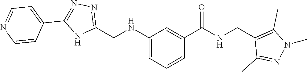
C1(CNC2=CC=CC(C(=O)NCC3=C(C)N(C)N=C3C)=C2)=NN=C(C2=CC=NC=C2)N1
